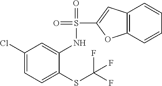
C1(Cl)=CC=C(SC(F)(F)F)C(NS(C2=CC3=C(O2)C=CC=C3)(=O)=O)=C1
